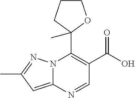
N12C(=CC(C)=N1)N=CC(C(O)=O)=C2C1(C)OCCC1
